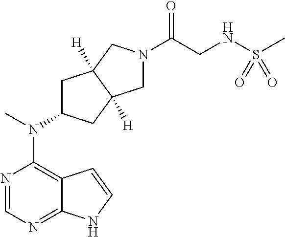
N1=CN=C2C(=C1N(C)C1CC3([H])C([H])(C1)CN(C(CNS(C)(=O)=O)=O)C3)C=CN2
